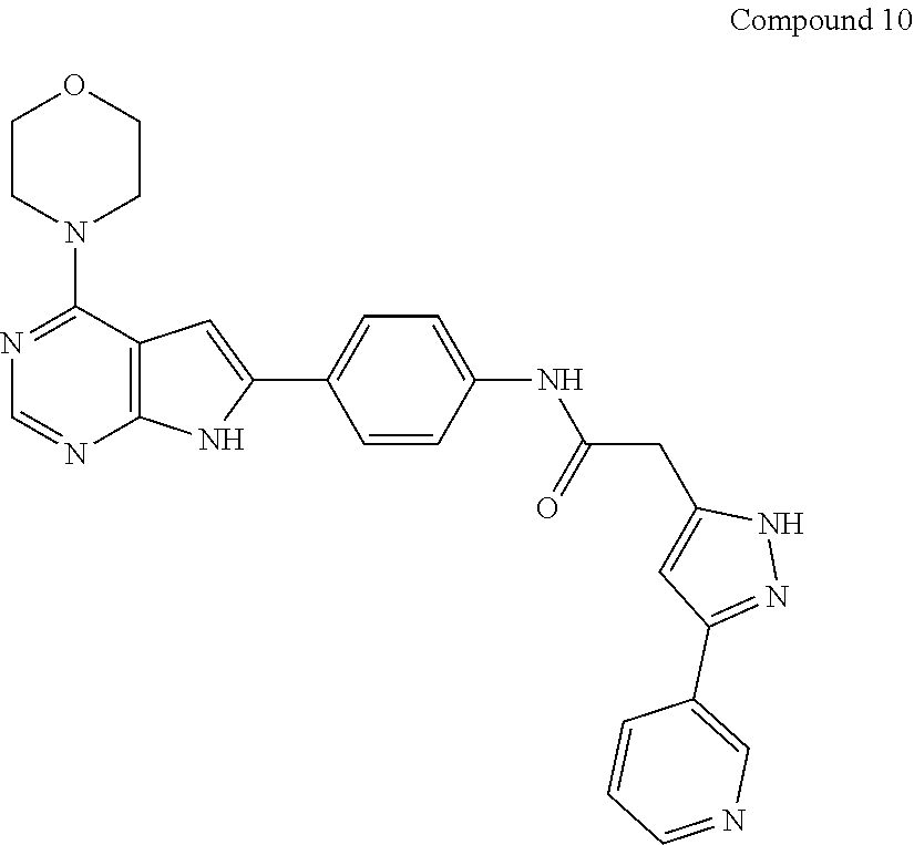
C1CN(C2=NC=NC3=C2C=C(C2=CC=C(NC(CC4=CC(C5=CN=CC=C5)=NN4)=O)C=C2)N3)CCO1
